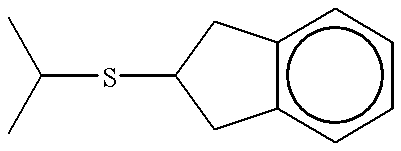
C(SC1Cc2c(cccc2)C1)(C)C
